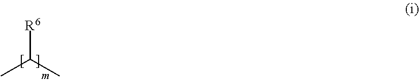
[R6]C(C)C
